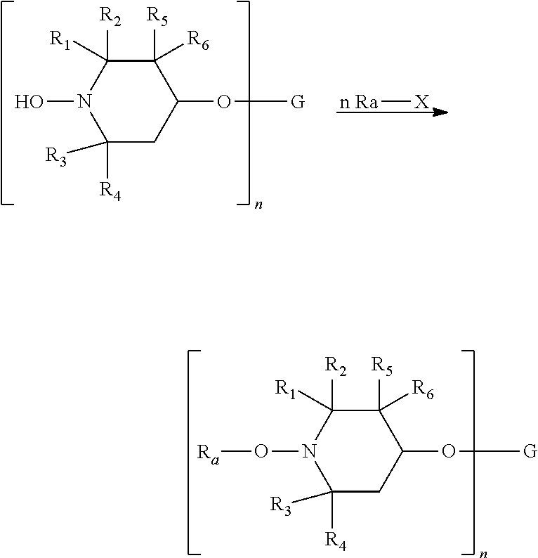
N1(O)C([R4])([R3])CC(O[G])C([R5])([R6])C1([R2])[R1].[n Ra][X].N1(O[Ra])C([R4])([R3])CC(O[G])C([R5])([R6])C1([R2])[R1]
